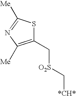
C1(C[O2S]C[*CH*])=C([Me])N=C([Me])S1
